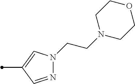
CC1=CN(CCN2CCOCC2)N=C1
